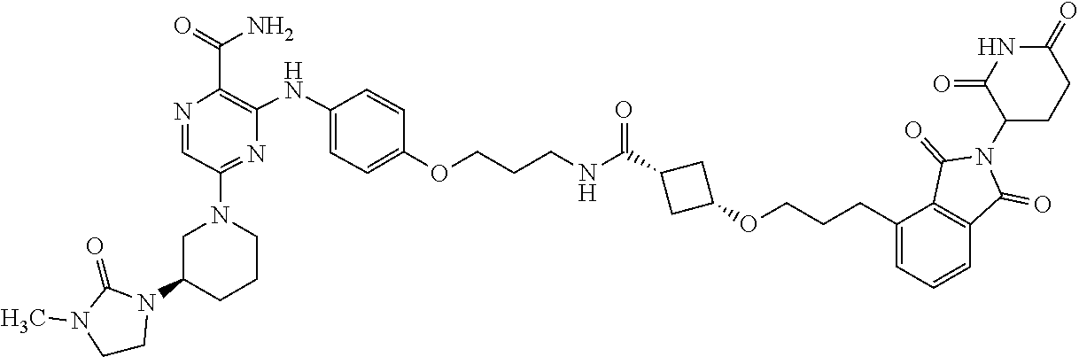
N1(C2CCCN(C3=NC(NC4=CC=C(OCCCNC(C5CC(OCCCC6=CC=CC7=C6C(=O)N(C6C(=O)NC(=O)CC6)C7=O)C5)=O)C=C4)=C(C(N)=O)N=C3)C2)C(=O)N(C)CC1
